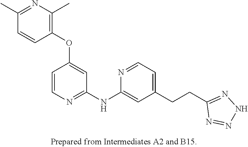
CC1=C(OC2=CC(NC3=CC(CCC4=NNN=N4)=CC=N3)=NC=C2)C=CC(C)=N1
